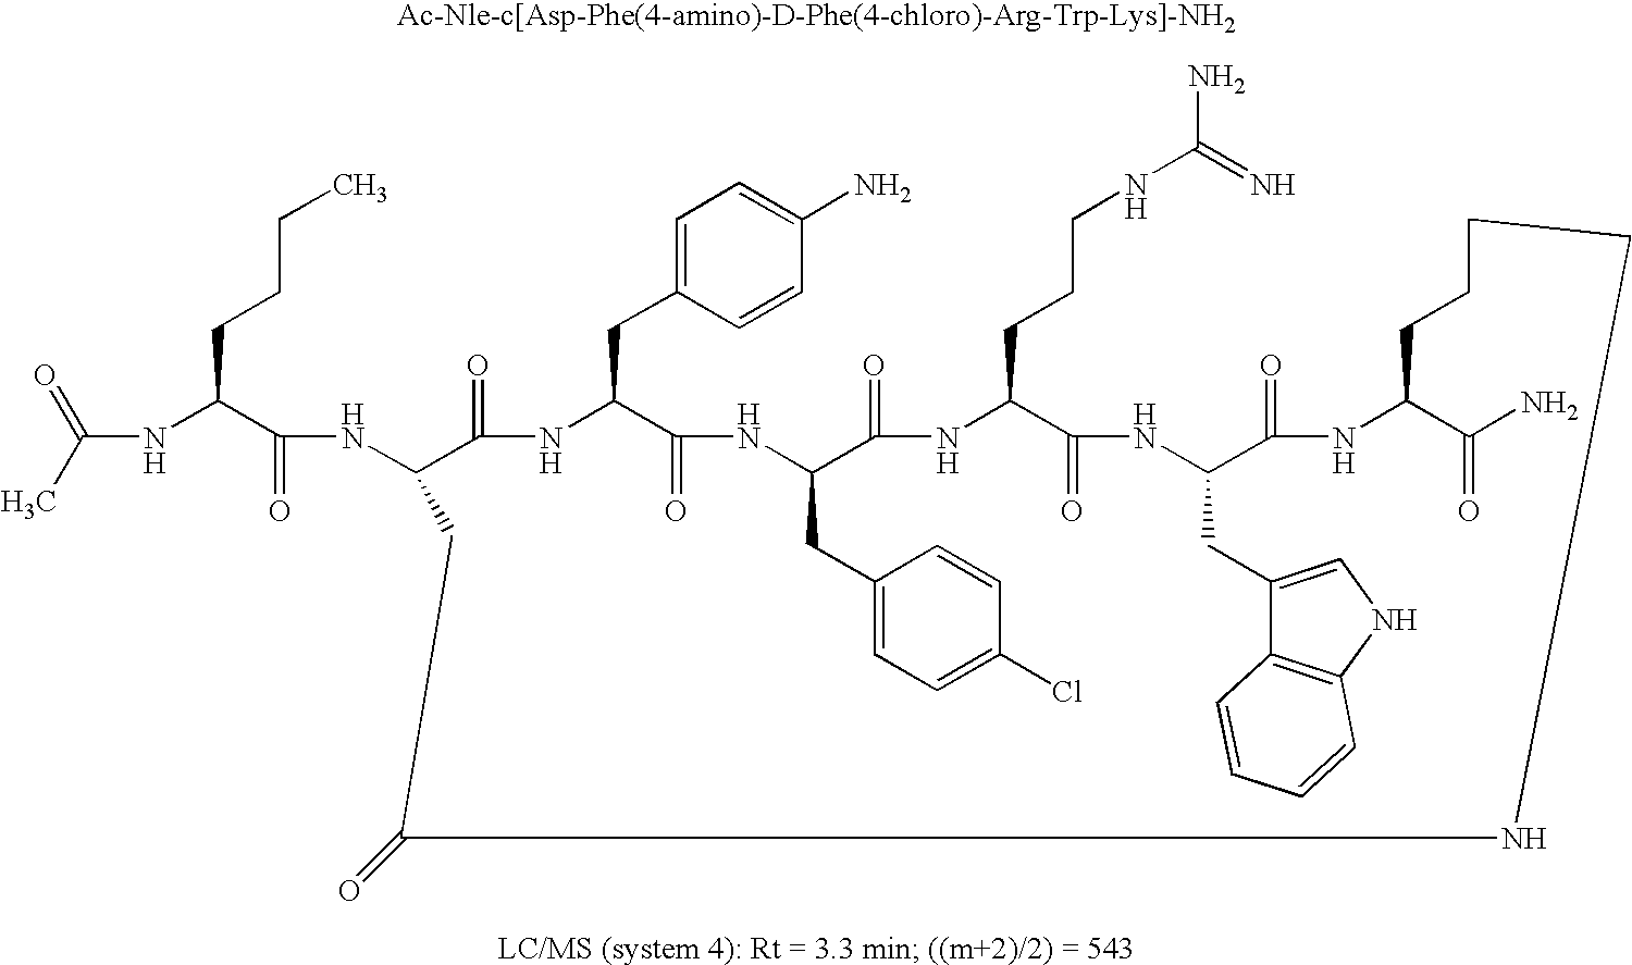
C(CCC(NC(C)=O)C(NC1C(=O)NC(CC2=CC=C(N)C=C2)C(=O)NC(CC2=CC=C(Cl)C=C2)C(=O)NC(CCCNC(=N)N)C(=O)NC(CC2=CNC3=C2C=CC=C3)C(=O)NC(C(N)=O)CCCCNC(=O)C1)=O)C
